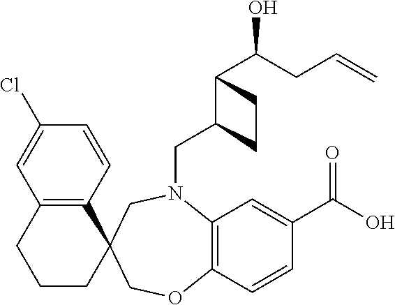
C12=C(C=CC(Cl)=C1)C1(CCC2)COC2=C(N(CC3C(C(CC=C)O)CC3)C1)C=C(C(O)=O)C=C2
